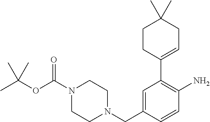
N1(C(OC(C)(C)C)=O)CCN(CC2=CC(C3=CCC(C)(C)CC3)=C(N)C=C2)CC1
